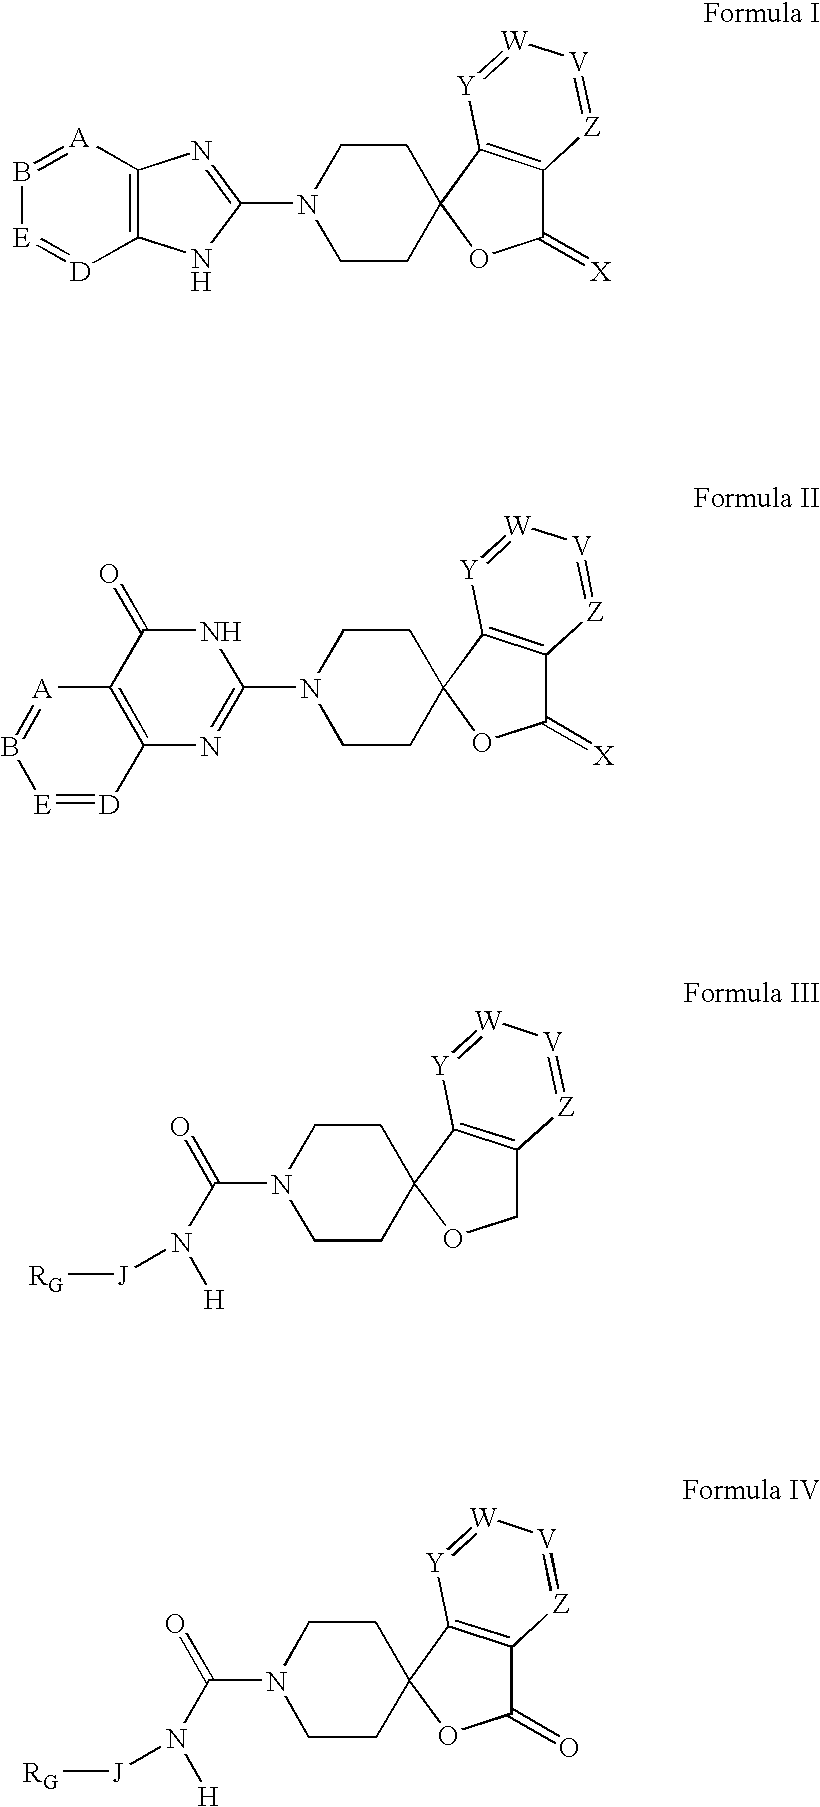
B1=[A]C2=C([D]=[E]1)NC(N1CCC3(CC1)OC(=[X])C1=C3[Y]=[W][V]=[Z]1)=N2.C1(N2CCC3(CC2)OC(=[X])C2=C3[Y]=[W][V]=[Z]2)=NC2=C(C(=O)N1)[A]=B[E]=[D]2.C(N1CCC2(CC1)OCC1=C2[Y]=[W][V]=[Z]1)(=O)N([J][RG])[H].C(N1CCC2(CC1)OC(=O)C1=C2[Y]=[W][V]=[Z]1)(=O)N([J][RG])[H]
